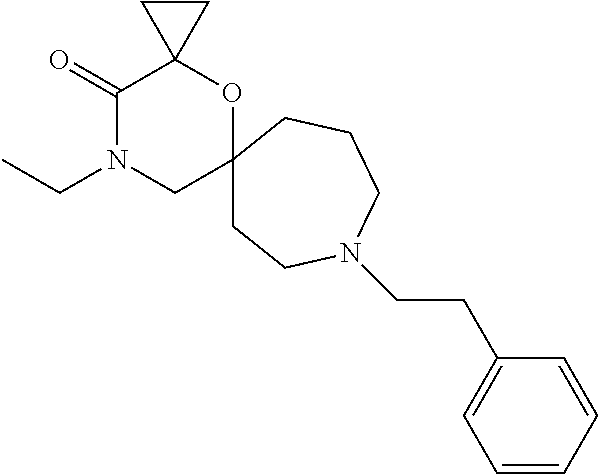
C1(=O)N(CC)CC2(OC13CC3)CCN(CCC1=CC=CC=C1)CCC2
